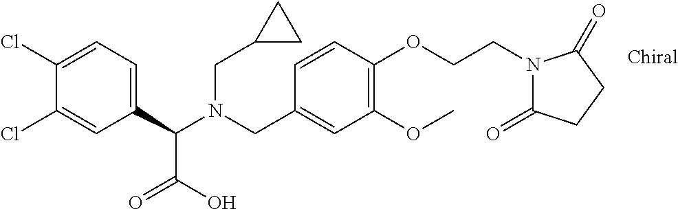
C1(C(N(CC2=CC(OC)=C(OCCN3C(=O)CCC3=O)C=C2)CC2CC2)C(=O)O)=CC=C(Cl)C(Cl)=C1
